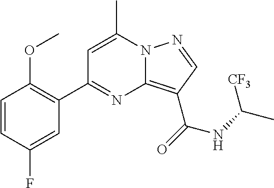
C1=C(C)N2C(=C(C(=O)NC(C)[CF3])C=N2)N=C1C1=C(OC)C=CC(F)=C1
